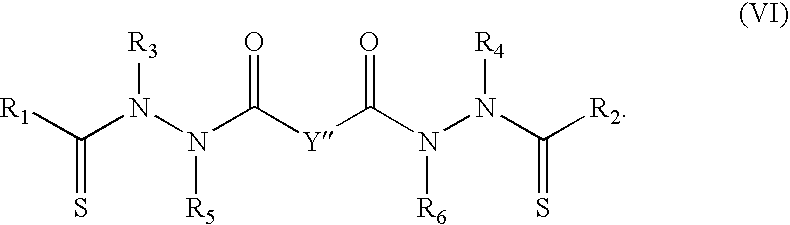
C(N(N(C([Y]C(N(N(C([R2])=S)[R4])[R6])=O)=O)[R5])[R3])([R1])=S
